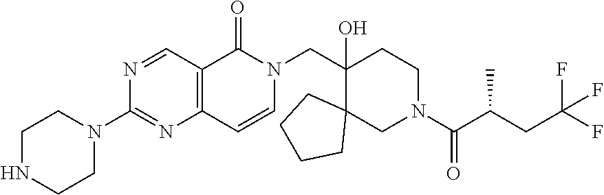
C12=C(C(=O)N(CC3(O)C4(CN(C(C(CC(F)(F)F)C)=O)CC3)CCCC4)C=C1)C=NC(N1CCNCC1)=N2
